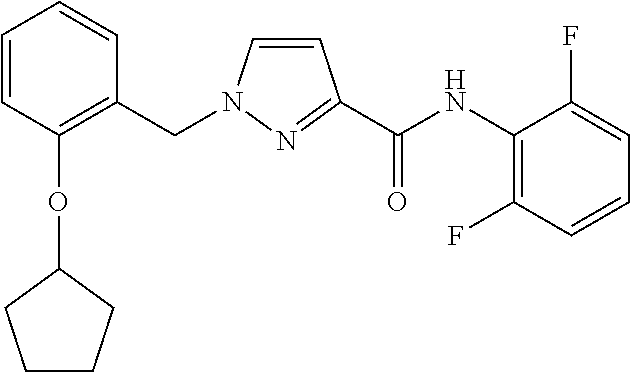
C1=CC(OC2CCCC2)=C(CN2C=CC(C(NC3=C(F)C=CC=C3F)=O)=N2)C=C1
